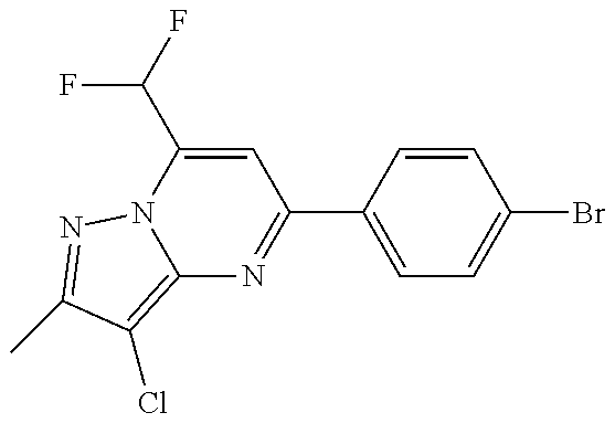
C12=C(Cl)C(C)=NN1C(C(F)F)=CC(C1=CC=C(Br)C=C1)=N2
